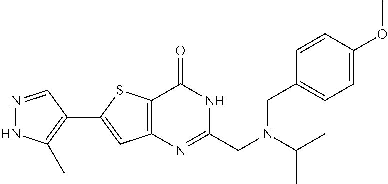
N1=CC(C2=CC3=C(S2)C(=O)NC(CN(CC2=CC=C(OC)C=C2)C(C)C)=N3)=C(C)N1
